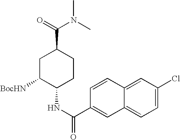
C1C([BocHN])C(NC(C2=CC3=CC=C(Cl)C=C3C=C2)=O)CCC1C(=O)N(C)C
